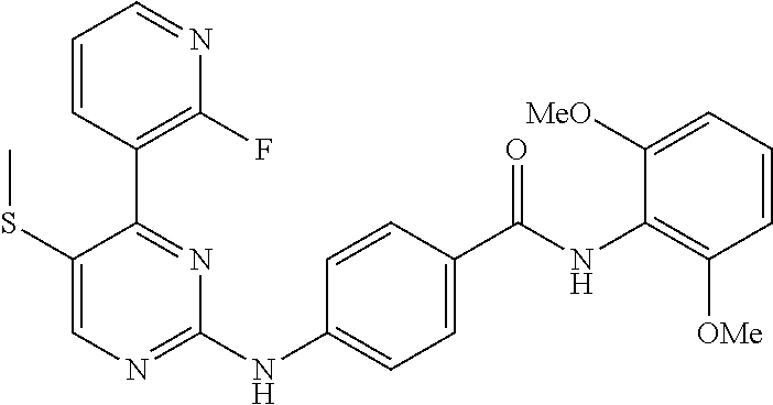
C1=CC(C2=NC(NC3=CC=C(C(NC4=C([OMe])C=CC=C4[MeO])=O)C=C3)=NC=C2SC)=C(F)N=C1
